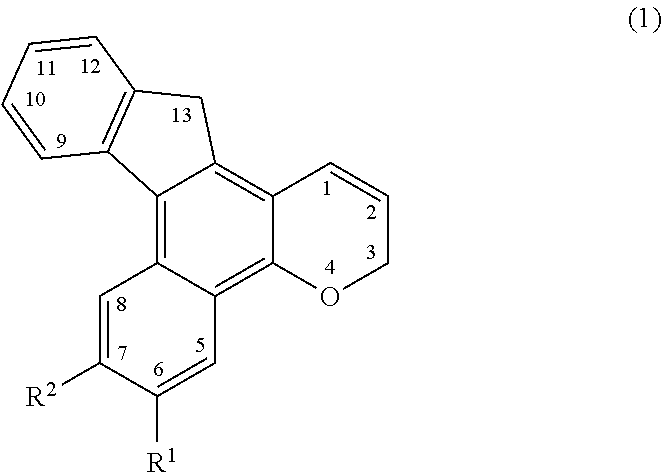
C1=C([R2])C([R1])=CC2=C3C(=C4C(=C12)C1=C(C4)C=CC=C1)C=CCO3
